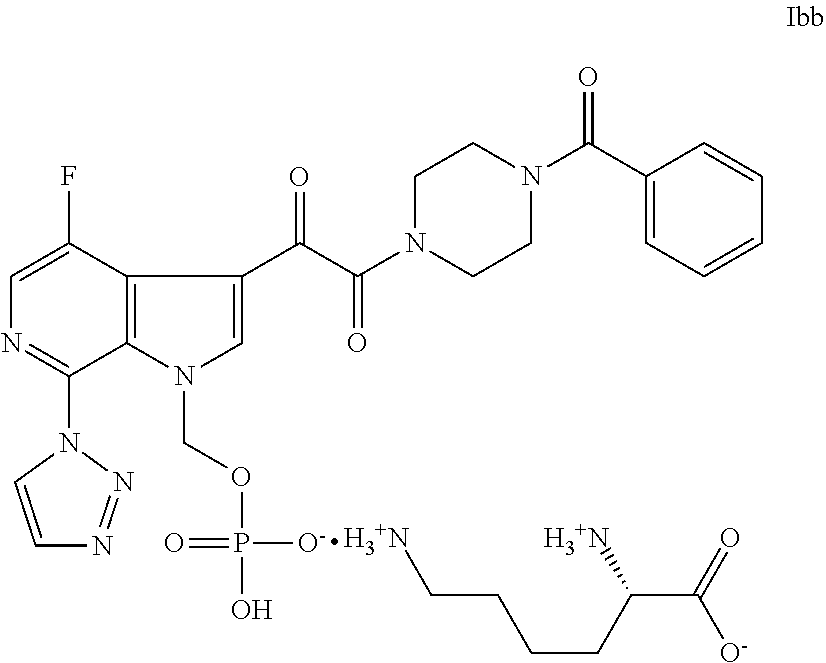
C1=C(F)C2=C(C(N3C=CN=N3)=N1)N(COP([O-])(=O)O)C=C2C(C(N1CCN(C(=O)C2=CC=CC=C2)CC1)=O)=O.[H3+N]CCCCC(C([O-])=O)[H3+N]
